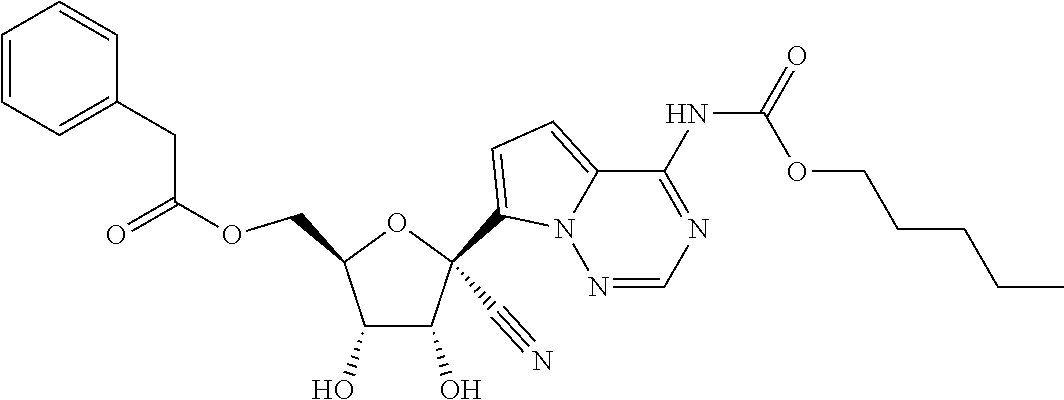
O(CC1C(O)C(O)C(C#N)(C2=CC=C3N2N=CN=C3NC(=O)OCCCCC)O1)C(=O)CC1=CC=CC=C1
